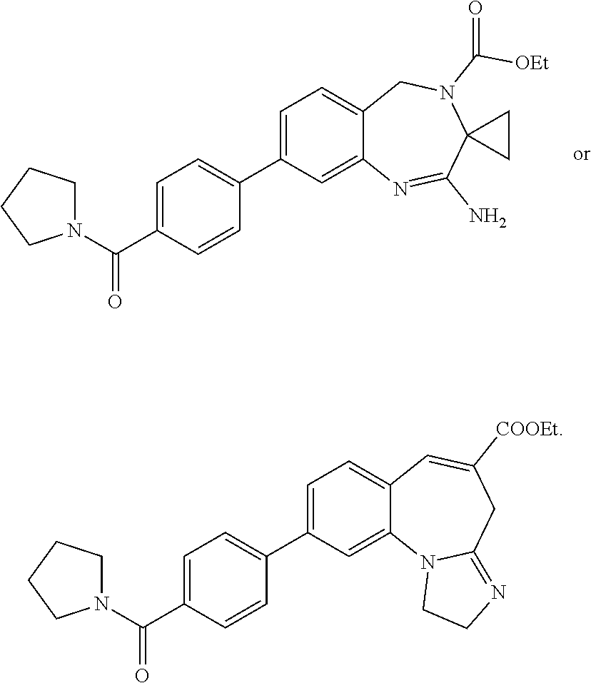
C1N(C(C2=CC=C(C3=CC=C4C(=C3)N=C(N)C3(N(C(=O)[OEt])C4)CC3)C=C2)=O)CCC1.C1N(C(C2=CC=C(C3=CC=C4C(=C3)N3C(=NCC3)CC([COOEt])=C4)C=C2)=O)CCC1
